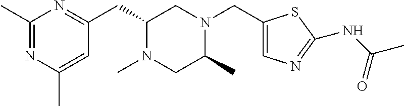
C1(C)=NC(C)=CC(CC2N(C)CC(C)N(CC3=CN=C(NC(C)=O)S3)C2)=N1
